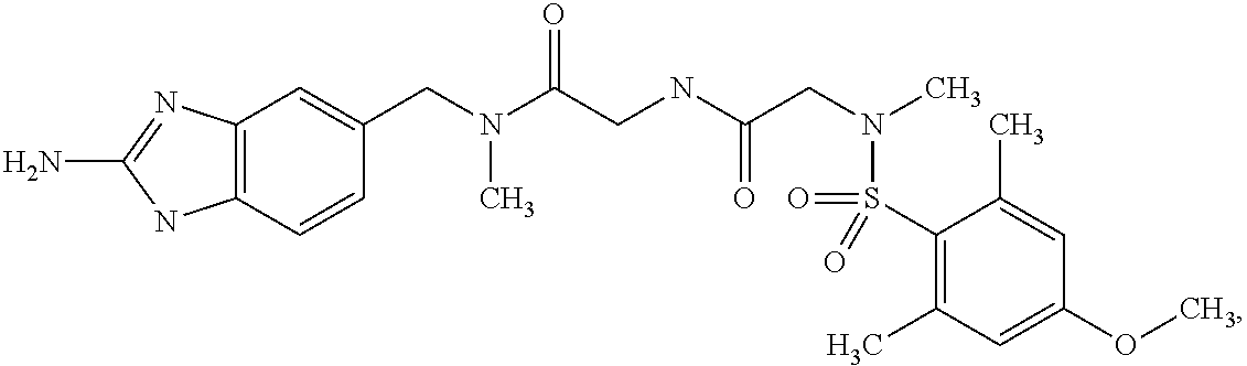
C1(CN(C(CNC(CN(C)S(C2=C(C)C=C(OC)C=C2C)(=O)=O)=O)=O)C)=CC2=C(C=C1)NC(N)=N2
